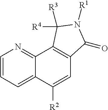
C1=CC=C2C(=N1)C1=C(C=C2[R2])C(=O)N([R1])C1([R4])[R3]
